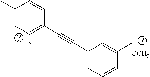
C1(C)=CC=C(C#CC2=CC=CC(C)=C2)C=C1.N.[OCH3]
